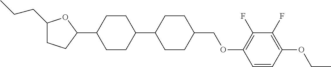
C1(CCC)CCC(C2CCC(C3CCC(COC4=C(F)C(F)=C(OCC)C=C4)CC3)CC2)O1
